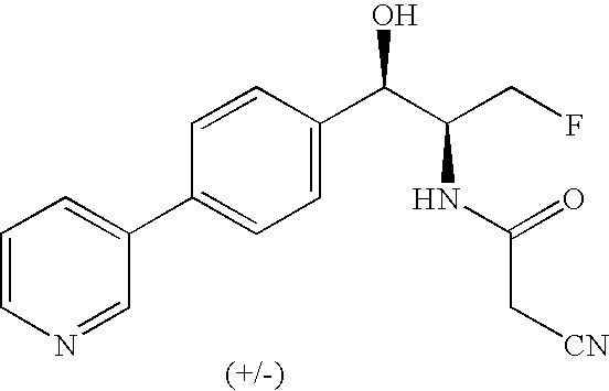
C1(C2=CC=C(C(C(CF)NC(C[CN])=O)O)C=C2)=CC=CN=C1
